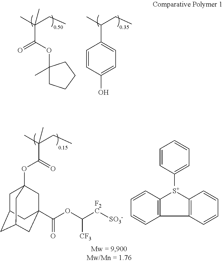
C1(C(C)CC)=CC=C(O)C=C1.C(C(C)(CC)C)(OC1(C)CCCC1)=O.C(C(C)(CC)C)(=O)OC12CC3CC(CC(C(OC([F2C][SO3-])[CF3])=O)(C1)C3)C2.C1=CC([S+]2C3=C(C4=C2C=CC=C4)C=CC=C3)=CC=C1
